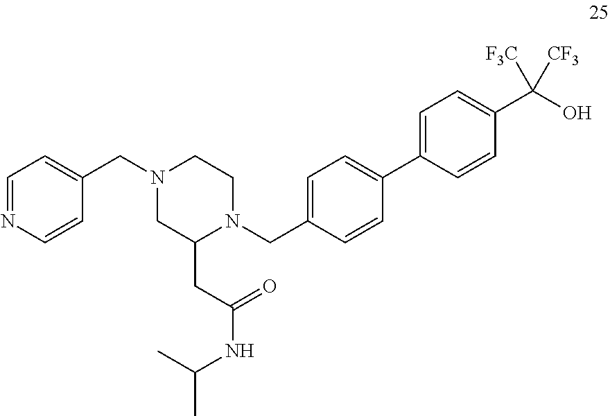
N1(CC2=CC=NC=C2)CC(CC(NC(C)C)=O)N(CC2=CC=C(C3=CC=C(C(O)([F3C])[CF3])C=C3)C=C2)CC1
